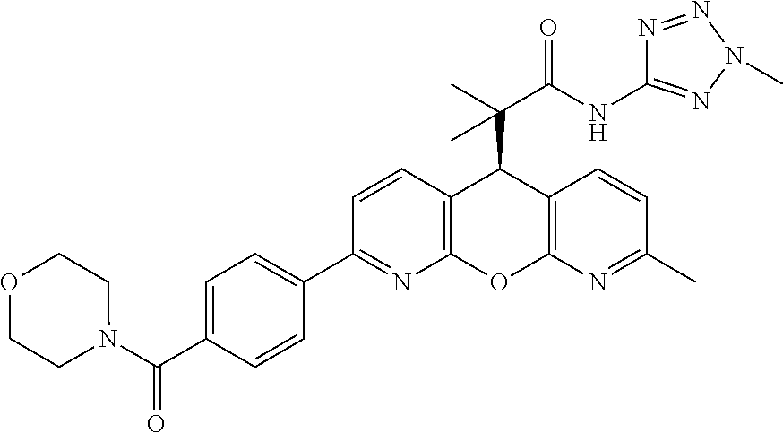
C12=C(N=C(C)C=C1)OC1=C(C2C(C)(C(NC2=NN(C)N=N2)=O)C)C=CC(C2=CC=C(C(=O)N3CCOCC3)C=C2)=N1
